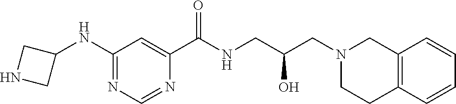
C1(NC2CNC2)=NC=NC(C(NCC(CN2CCC3=C(C2)C=CC=C3)O)=O)=C1
